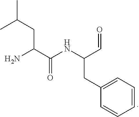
CC(C)CC(C(NC(C=O)CC1=CC=CC=C1)=O)N
